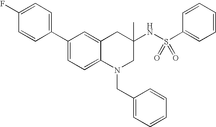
C1(C2=CC=C(F)C=C2)=CC=C2C(=C1)CC(NS(C1=CC=CC=C1)(=O)=O)(C)CN2CC1=CC=CC=C1
